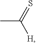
CC(=S)[H]
